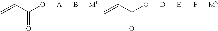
C=CC(=O)O[A]B[M1].C=CC(=O)O[D][E]F[M2]
